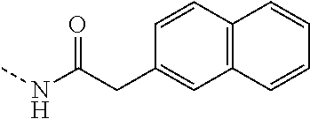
C1(CC(NC)=O)=CC2=C(C=C1)C=CC=C2
